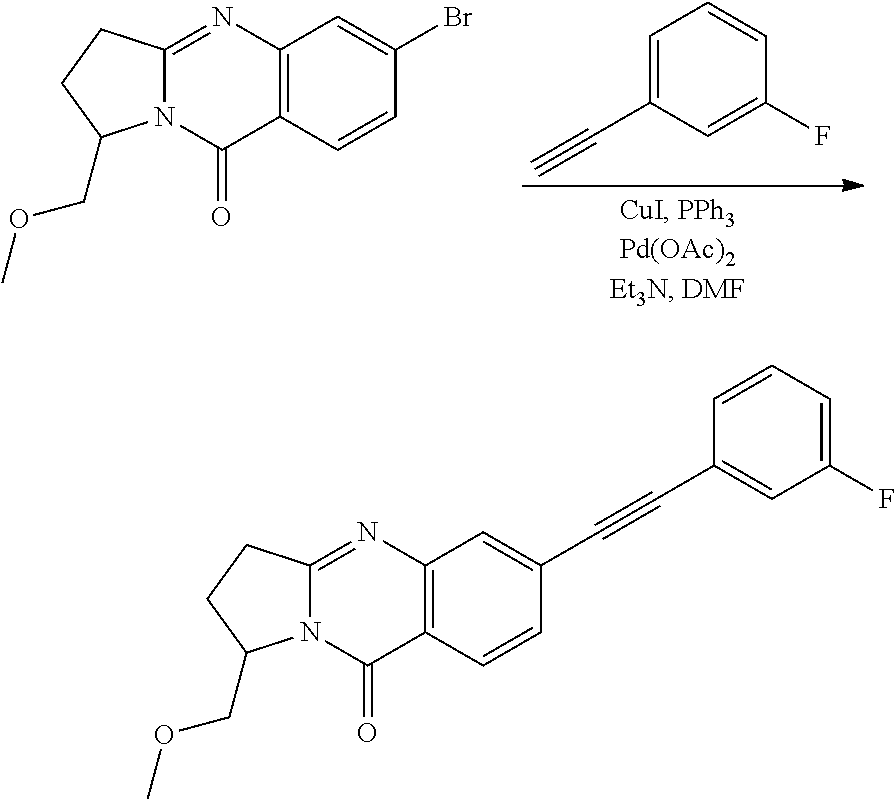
C1=C(C#C)C=C(F)C=C1.C12=C(C=CC(Br)=C1)C(=O)N1C(=N2)CCC1COC.C12=C(C=CC(C#CC3=CC(F)=CC=C3)=C1)C(=O)N1C(=N2)CCC1COC
